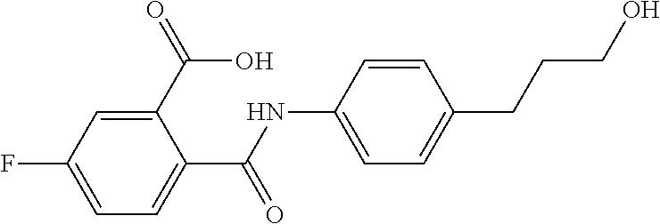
C1(NC(C2=CC=C(F)C=C2C(O)=O)=O)=CC=C(CCCO)C=C1
